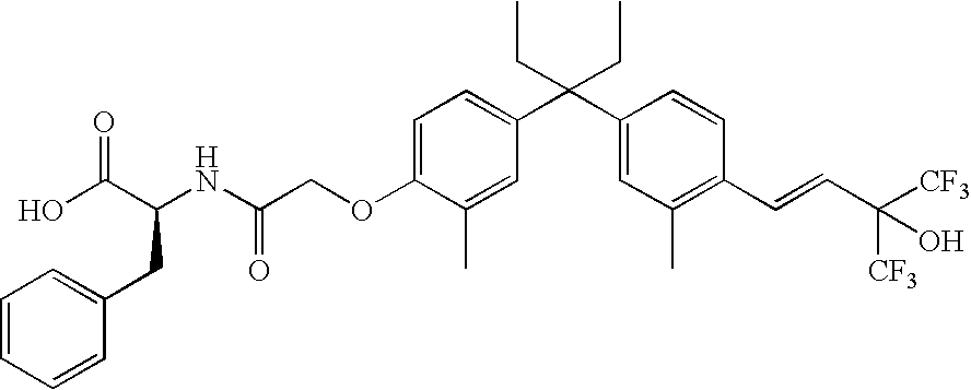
C1=C(OCC(NC(C(O)=O)CC2=CC=CC=C2)=O)C(C)=CC(C(C2=CC(C)=C(C=CC([CF3])([CF3])O)C=C2)(CC)CC)=C1
